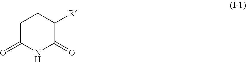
C1C(=O)NC(=O)C([R])C1
